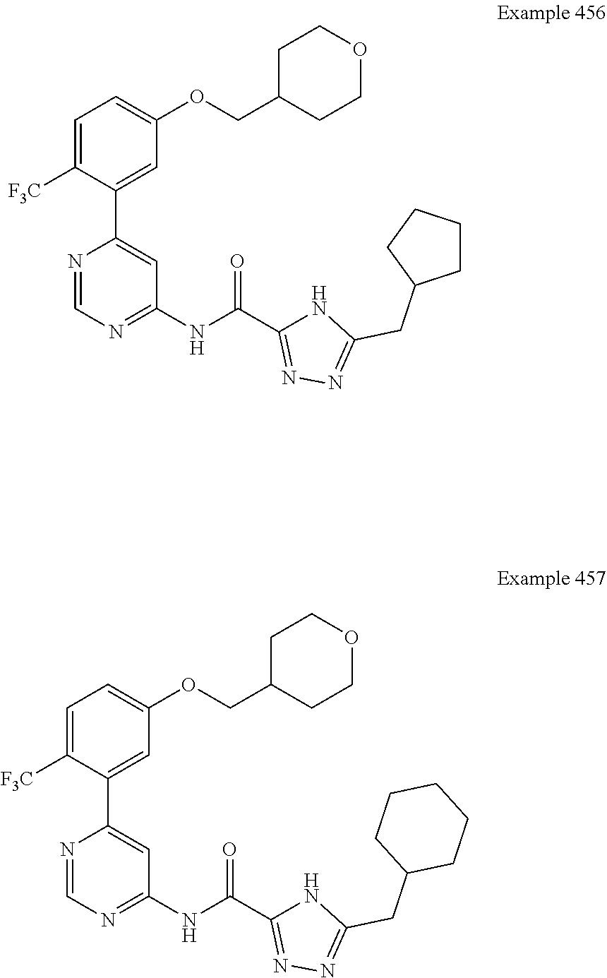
C1(NC(C2=NN=C(CC3CCCCC3)N2)=O)=NC=NC(C2=CC(OCC3CCOCC3)=CC=C2[F3C])=C1.C1(NC(C2=NN=C(CC3CCCC3)N2)=O)=NC=NC(C2=CC(OCC3CCOCC3)=CC=C2[F3C])=C1
